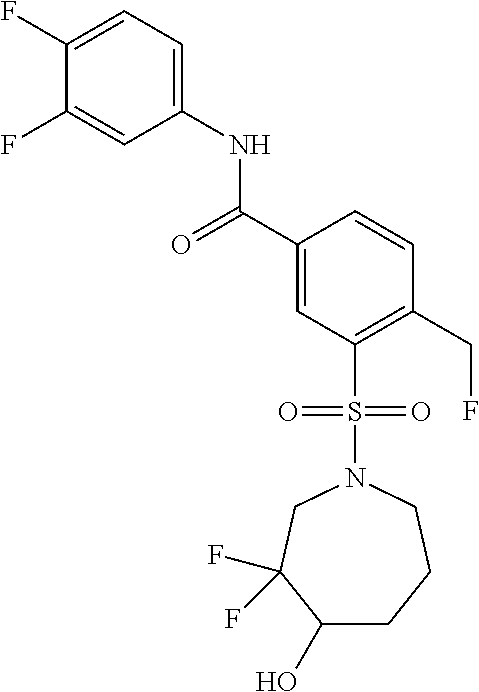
C1(F)=CC=C(NC(C2=CC(S(N3CC(F)(F)C(O)CCC3)(=O)=O)=C(CF)C=C2)=O)C=C1F
